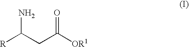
[R]C(CC([OR1])=O)N
